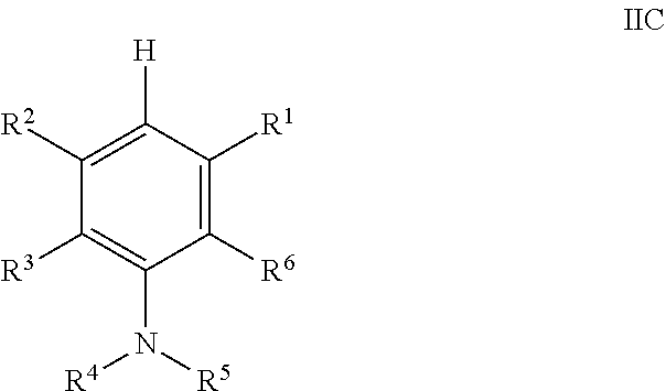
[H]C1=C([R2])C([R3])=C(N([R5])[R4])C([R6])=C1[R1]
